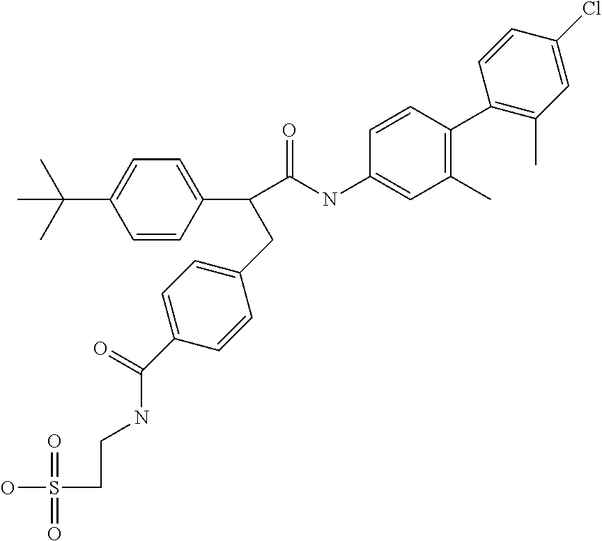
C1=CC(C(C(NC2=CC(C)=C(C3=C(C)C=C(Cl)C=C3)C=C2)=O)CC2=CC=C(C(NCCS(O)(=O)=O)=O)C=C2)=CC=C1C(C)(C)C
